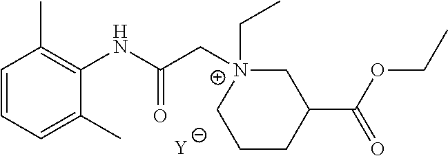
[Y].C1=CC=C(C)C(NC(C[N+]2(CC)CC(C(OCC)=O)CCC2)=O)=C1C
